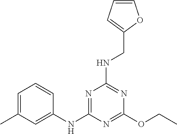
C1(OCC)=NC(NC2=CC(C)=CC=C2)=NC(NCC2=CC=CO2)=N1
